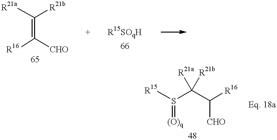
C(=C([R21a])[R21b])([R16])[CHO].[R15]S(C(C([R16])[CHO])([R21a])[R21b])=[(O)q]
